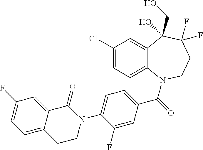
C12=CC(Cl)=CC=C1N(C(=O)C1=CC=C(N3C(=O)C4=CC(F)=CC=C4CC3)C(F)=C1)CCC(F)(F)C2(CO)O
